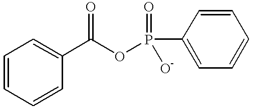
C1=CC=CC(C(OP(C2=CC=CC=C2)([O-])=O)=O)=C1
